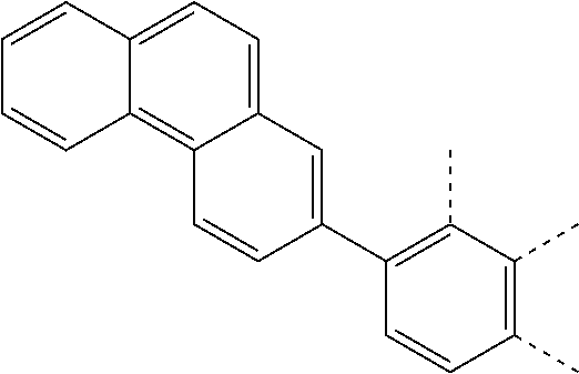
C1=CC2=CC=C3C(=C2C=C1)C=CC(C1=C(C)C(C)=C(C)C=C1)=C3
